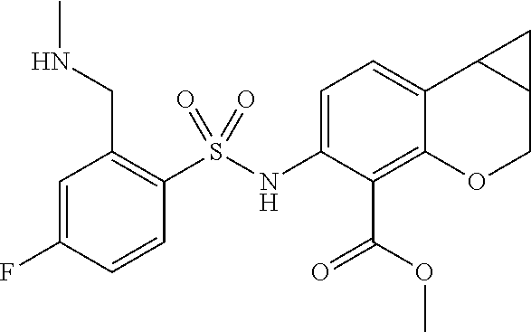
C1=C(NS(C2=C(CNC)C=C(F)C=C2)(=O)=O)C(C(OC)=O)=C2C(=C1)C1C(CO2)C1
